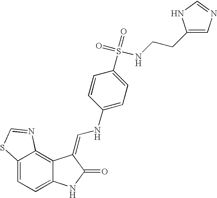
C12=CC=C3C(=C1N=CS2)C(=CNC1=CC=C(S(=O)(=O)NCCC2=CN=CN2)C=C1)C(=O)N3
